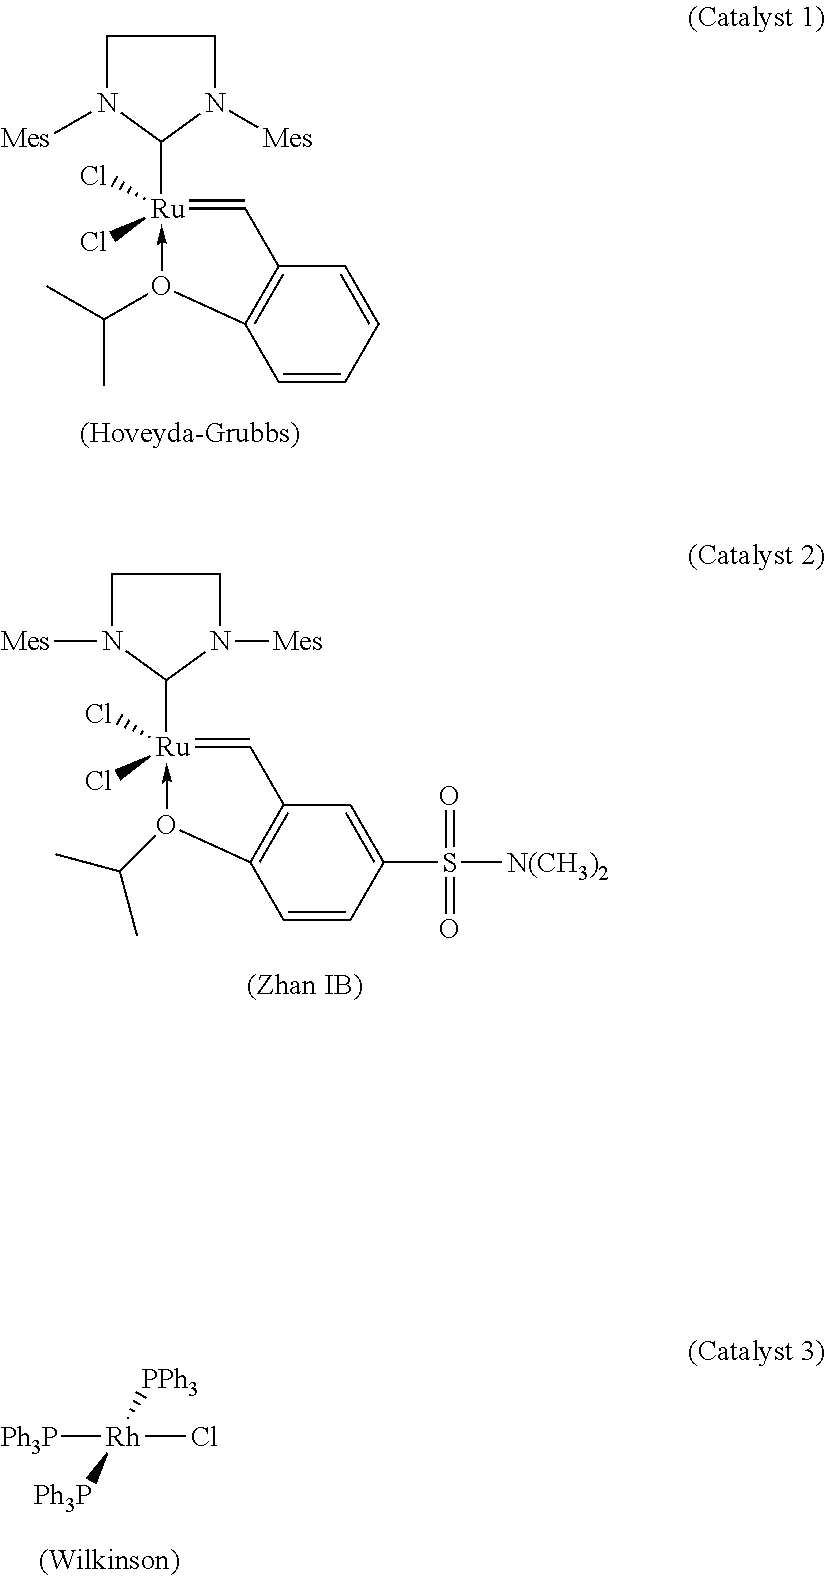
C1=CC=CC2=C1O(C(C)C)->[Ru](Cl)(Cl)(C1N([Mes])CCN1[Mes])=C2.C1=CC(S(=O)([N(CH3)2])=O)=CC2=C1O(C(C)C)->[Ru](Cl)(Cl)(C1N([Mes])CCN1[Mes])=C2.[Ph3P][Rh]([PPh3])([Ph3P])Cl
